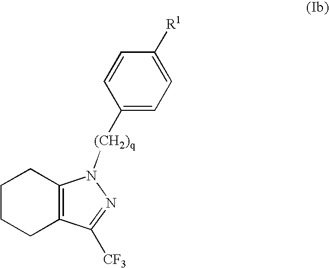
C1CCC2=C(C1)N([(CH2)q]C1=CC=C([R1])C=C1)N=C2[CF3]
